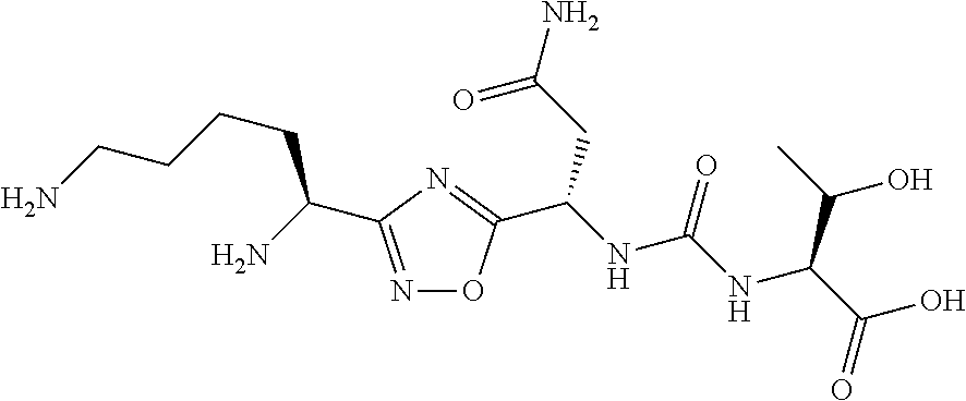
N1=C(C(N)CCCCN)N=C(C(NC(NC(C(O)=O)C(O)C)=O)CC(N)=O)O1
